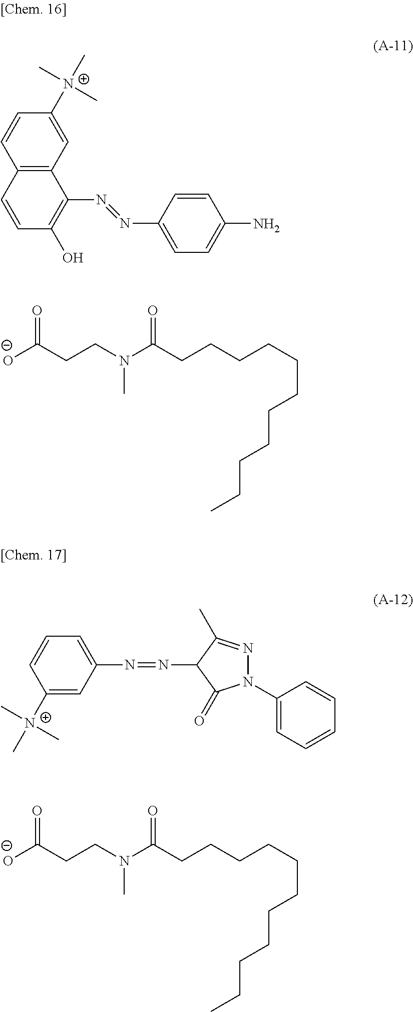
[O-]C(CCN(C(CCCCCCCCCCC)=O)C)=O.C1=CC2=C(C=C1[N+](C)(C)C)C(N=NC1=CC=C(N)C=C1)=C(O)C=C2.C1=CC([N+](C)(C)C)=CC(N=NC2C(=O)N(C3=CC=CC=C3)N=C2C)=C1.[O-]C(CCN(C(CCCCCCCCCCC)=O)C)=O
